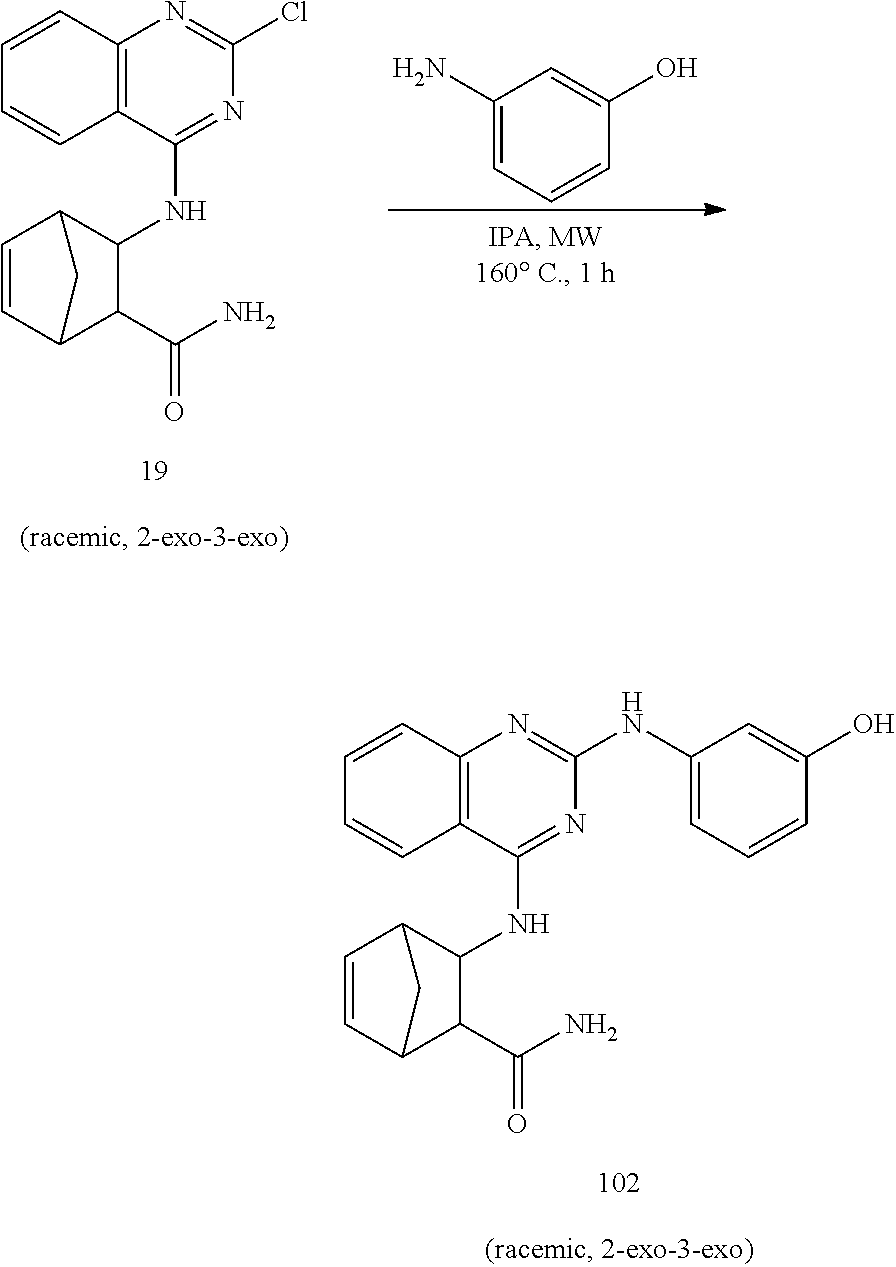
C1=CC2C(C(N)=O)C(NC3=NC(Cl)=NC4=C3C=CC=C4)C1C2.C1(N)=CC=CC(O)=C1.C1=CC2C(C(N)=O)C(NC3=NC(NC4=CC=CC(O)=C4)=NC4=C3C=CC=C4)C1C2
